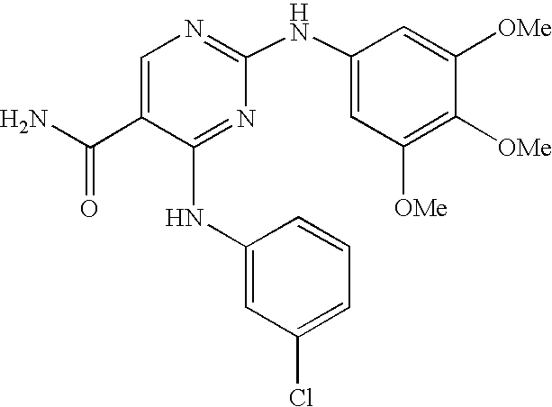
N(C1=NC(NC2=CC([OMe])=C([OMe])C([OMe])=C2)=NC=C1C(N)=O)C1=CC(Cl)=CC=C1
